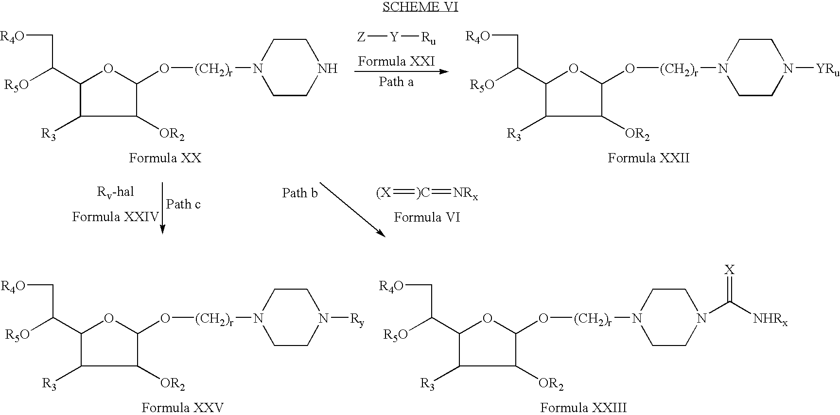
C1([OR2])C(O[(CH2)r]N2CCN([Ry])CC2)OC(C([R5O])C[R4O])C1[R3].C1([OR2])C(O[(CH2)r]N2CCN(C([NHRx])=[X])CC2)OC(C([R5O])C[R4O])C1[R3].[Z][Y][Ru].C1([OR2])C(O[(CH2)r]N2CCNCC2)OC(C([R5O])C[R4O])C1[R3].C1([OR2])C(O[(CH2)r]N2CCN([YRu])CC2)OC(C([R5O])C[R4O])C1[R3].[(X]=[)C]=[NRx]
